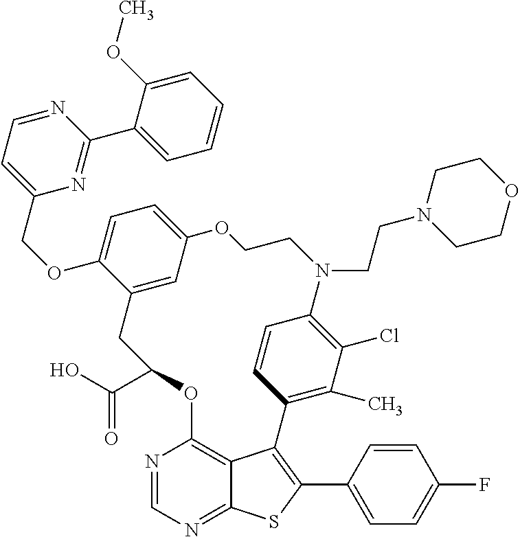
N1(CCN2CCOCC2)C2=C(Cl)C(C)=C(C=C2)C2=C(C3=CC=C(F)C=C3)SC3=NC=NC(=C32)OC(C(O)=O)CC2=CC(=CC=C2OCC2=CC=NC(C3=CC=CC=C3OC)=N2)OCC1
